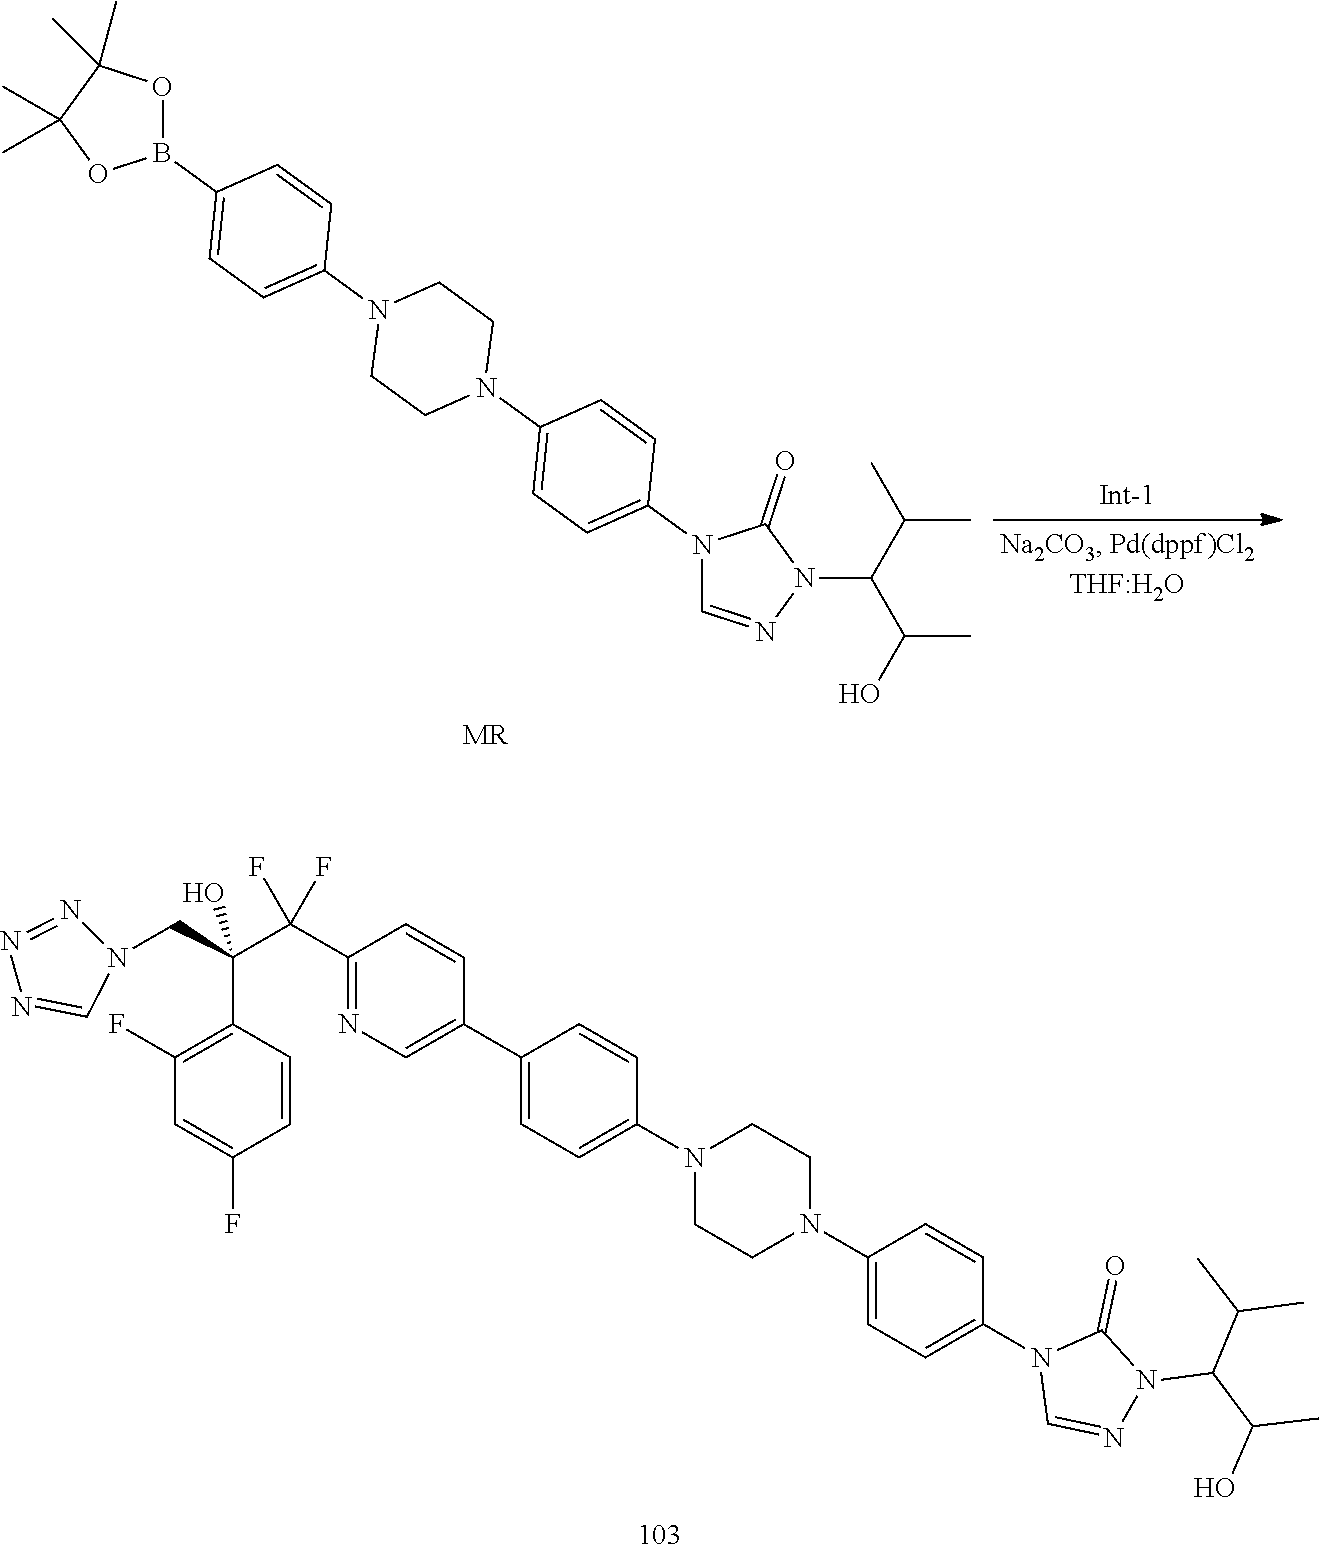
C1(C(C(CN2N=NN=C2)(C2=C(F)C=C(F)C=C2)O)(F)F)=NC=C(C2=CC=C(N3CCN(C4=CC=C(N5C=NN(C(C(C)C)C(C)O)C5=O)C=C4)CC3)C=C2)C=C1.N1(C2=CC=C(N3CCN(C4=CC=C(B5OC(C)(C)C(C)(C)O5)C=C4)CC3)C=C2)C=NN(C(C(C)O)C(C)C)C1=O.[MR]
